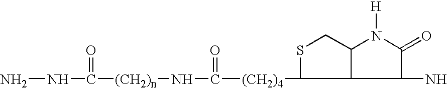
NNC(=O)[(CH2)n]NC(=O)[(CH2)4]C1SCC2C1C(N)C(=O)N2[H]
